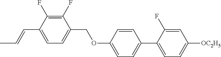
C1(F)=C(F)C(C=CC)=CC=C1COC1=CC=C(C2=CC=C([OC2H5])C=C2F)C=C1
